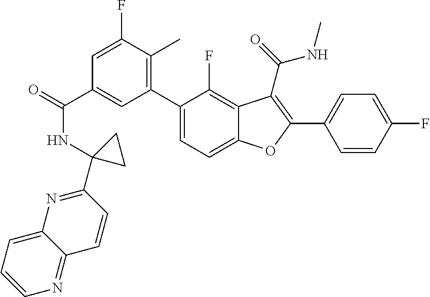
O=C(C1=CC(C2=CC=C3C(=C2F)C(C(=O)NC)=C(C2=CC=C(F)C=C2)O3)=C(C)C(F)=C1)NC1(C2=NC3=CC=CN=C3C=C2)CC1
